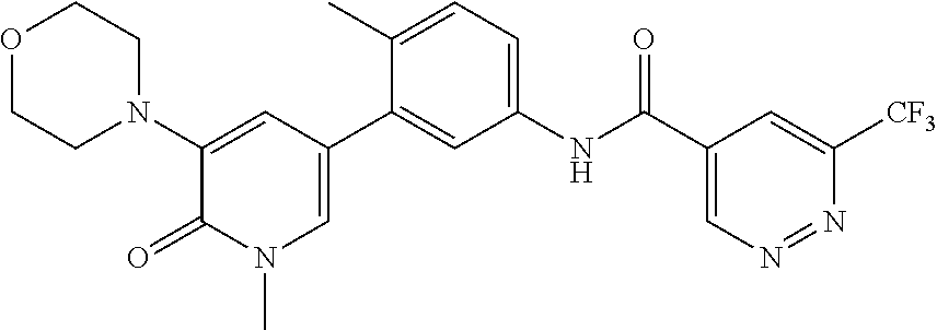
O1CCN(C2=CC(C3=CC(NC(C4=CN=NC([CF3])=C4)=O)=CC=C3C)=CN(C)C2=O)CC1
